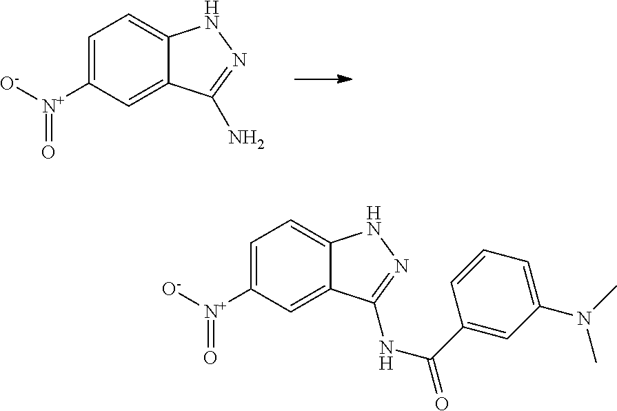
C1=C([N+]([O-])=O)C=C2C(=C1)NN=C2N.C1=C([N+]([O-])=O)C=C2C(=C1)NN=C2NC(C1=CC(N(C)C)=CC=C1)=O
